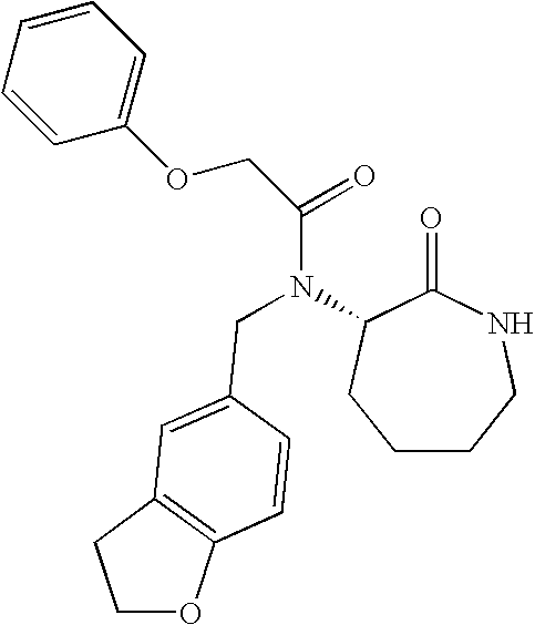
C1CCNC(=O)C(N(C(=O)COC2=CC=CC=C2)CC2=CC3=C(OCC3)C=C2)C1
